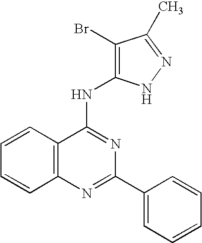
C12=C(N=C(C3=CC=CC=C3)N=C1NC1=C(Br)C(C)=NN1)C=CC=C2
